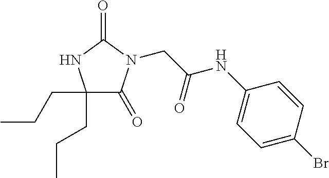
C(C(NC1=CC=C(Br)C=C1)=O)N1C(=O)C(CCC)(CCC)NC1=O
